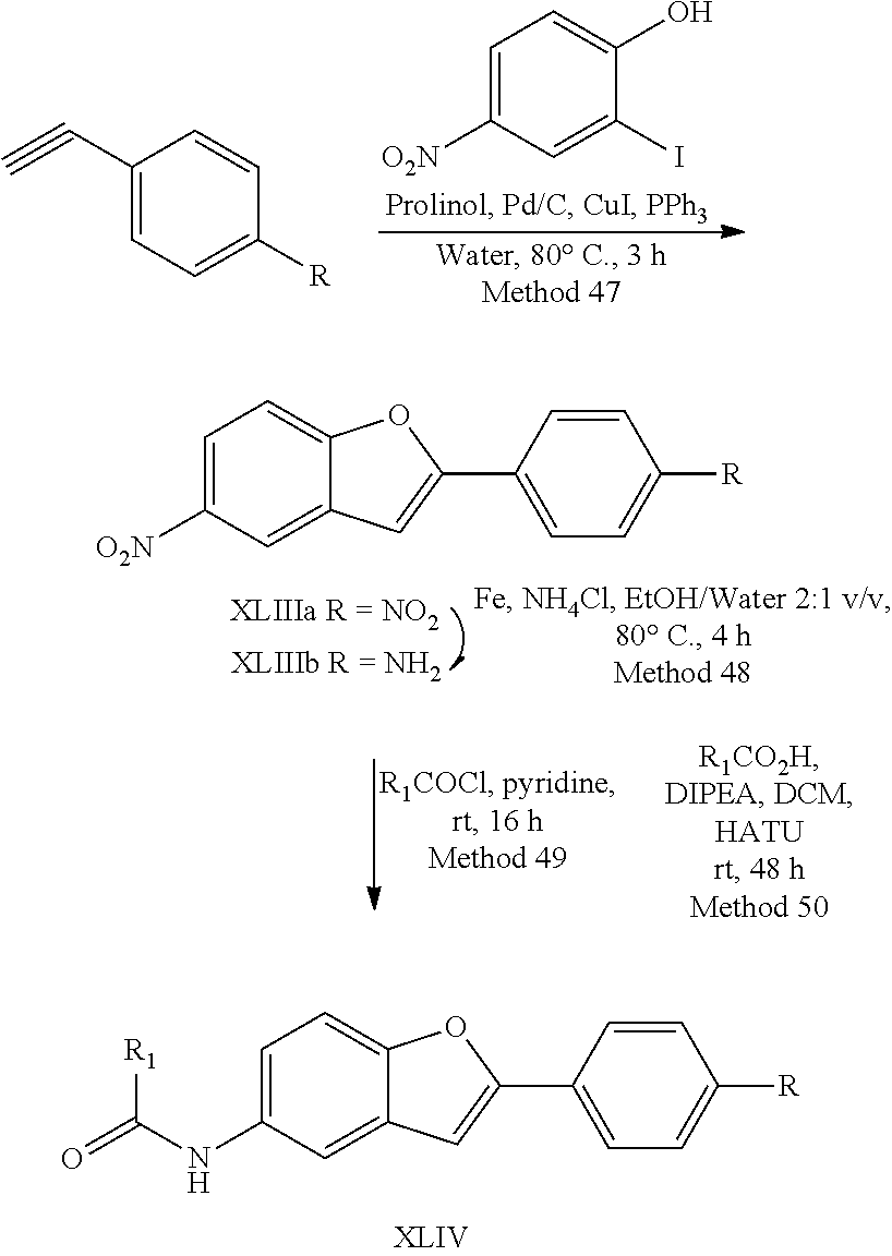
C1=C([O2N])C=C(I)C(O)=C1.C1(C#C)=CC=C([R])C=C1.C1=C(NC(=O)[R1])C=C2C(=C1)OC(C1=CC=C([R])C=C1)=C2.C1=C([O2N])C=C2C(=C1)OC(C1=CC=C([R])C=C1)=C2
